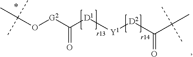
CC(C)(C)O[G2]C(=O)[D1][Y1][D2]C(C(C)(C)C)=O
